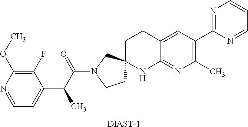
C1=NC(OC)=C(F)C(C(C(N2CCC3(C2)CCC2=CC(C4=NC=CC=N4)=C(C)N=C2N3)=O)C)=C1.[DIAST-1]
